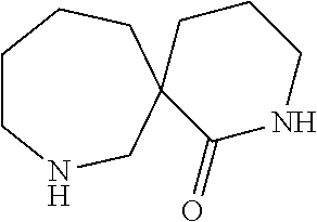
C1CNCC2(CC1)C(=O)NCCC2
